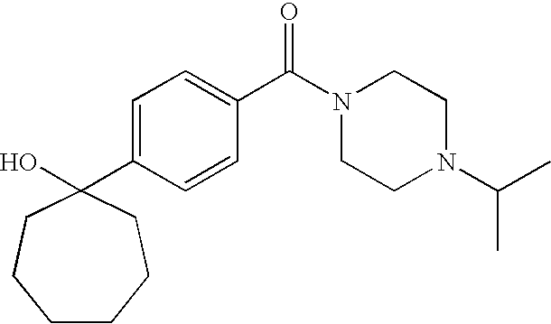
C1=CC(C(N2CCN(C(C)C)CC2)=O)=CC=C1C1(O)CCCCCC1
